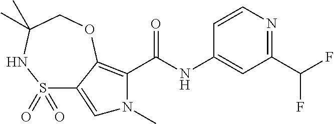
C1(C(F)F)=NC=CC(NC(=O)C2=C3C(=CN2C)S(=O)(=O)NC(C)(C)CO3)=C1
